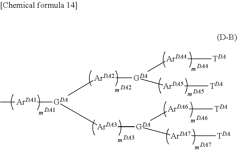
[ArDA1]([GDA]([ArDA2][GDA]([ArDA4][TDA])[ArDA5][TDA])[ArDA3][GDA]([ArDA7][TDA])[ArDA6][TDA])C.[DA1].[DA2].[DA3].[DA4].[DA5].[DA6].[DA7]
